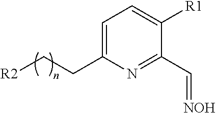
C1=C(CC[R2])N=C(C=[NOH])C([R1])=C1
